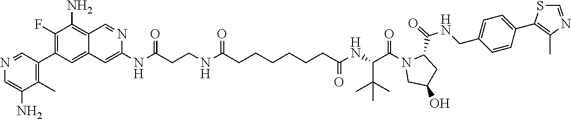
N(C(CCNC(CCCCCCC(NC(C(N1CC(O)CC1C(=O)NCC1=CC=C(C2=C(C)N=CS2)C=C1)=O)C(C)(C)C)=O)=O)=O)C1=CC2=CC(C3=C(C)C(N)=CN=C3)=C(F)C(N)=C2C=N1
